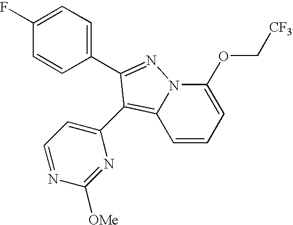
C1=CC=C(OC[CF3])N2C1=C(C1=CC=NC([OMe])=N1)C(C1=CC=C(F)C=C1)=N2
